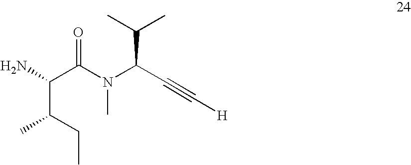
N(C)(C(C(C)C)C#C[H])C(C(N)C(CC)C)=O
